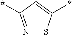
N1=C([#])C=C(*)S1
